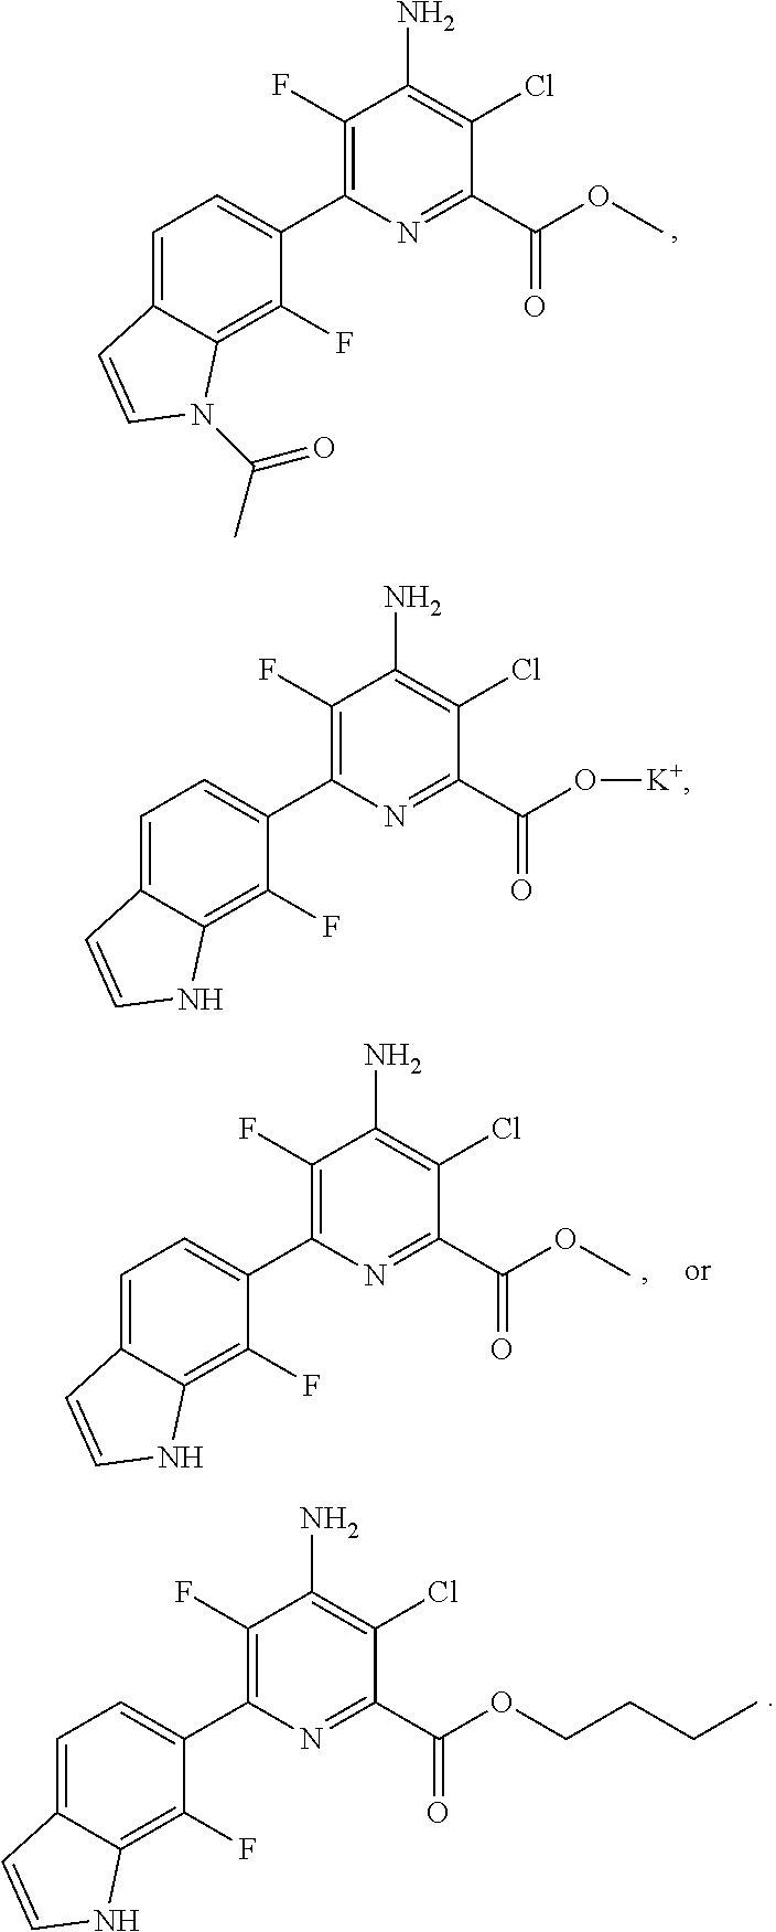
C1=C2C(=C(F)C(C3=C(F)C(N)=C(Cl)C(C(OC)=O)=N3)=C1)N(C(C)=O)C=C2.C1=C2C(=C(F)C(C3=C(F)C(N)=C(Cl)C(C(OC)=O)=N3)=C1)NC=C2.C1=C2C(=C(F)C(C3=C(F)C(N)=C(Cl)C(C(OCCCC)=O)=N3)=C1)NC=C2.C1=C2C(=C(F)C(C3=C(F)C(N)=C(Cl)C(C(O[K+])=O)=N3)=C1)NC=C2
